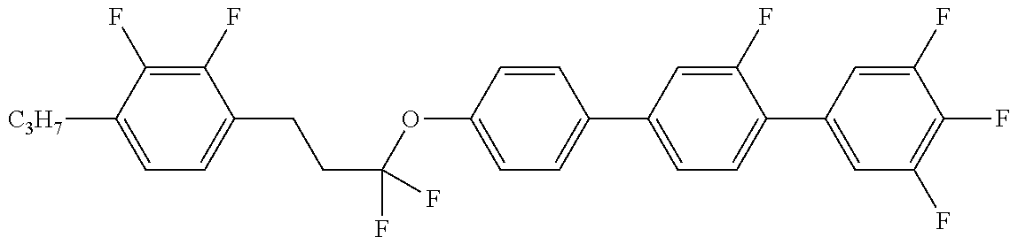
C1=C([C3H7])C(F)=C(F)C(CCC(F)(OC2=CC=C(C3=CC=C(C4=CC(F)=C(F)C(F)=C4)C(F)=C3)C=C2)F)=C1
